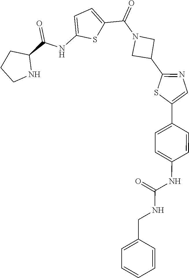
C1CNC(C(NC2=CC=C(C(=O)N3CC(C4=NC=C(C5=CC=C(NC(=O)NCC6=CC=CC=C6)C=C5)S4)C3)S2)=O)C1
